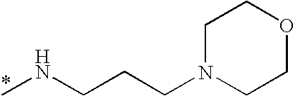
N1(CCCNC)CCOCC1
